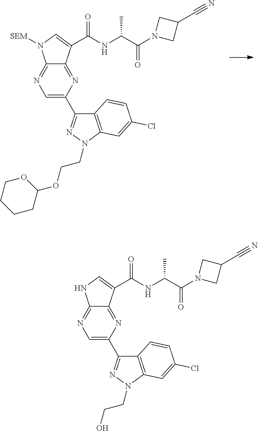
C1=C(C2=NN(CCOC3OCCCC3)C3=C2C=CC(Cl)=C3)N=C2C(=N1)N([SEM])C=C2C(NC(C(N1CC(C#N)C1)=O)C)=O.C1=C(C2=NN(CCO)C3=C2C=CC(Cl)=C3)N=C2C(=N1)NC=C2C(NC(C(N1CC(C#N)C1)=O)C)=O
